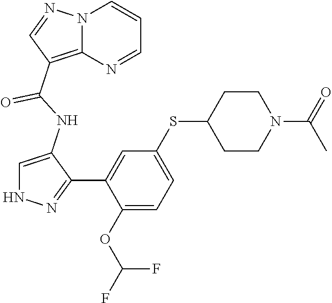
C1=C(NC(=O)C2=C3N(C=CC=N3)N=C2)C(C2=CC(SC3CCN(C(=O)C)CC3)=CC=C2OC(F)F)=NN1
